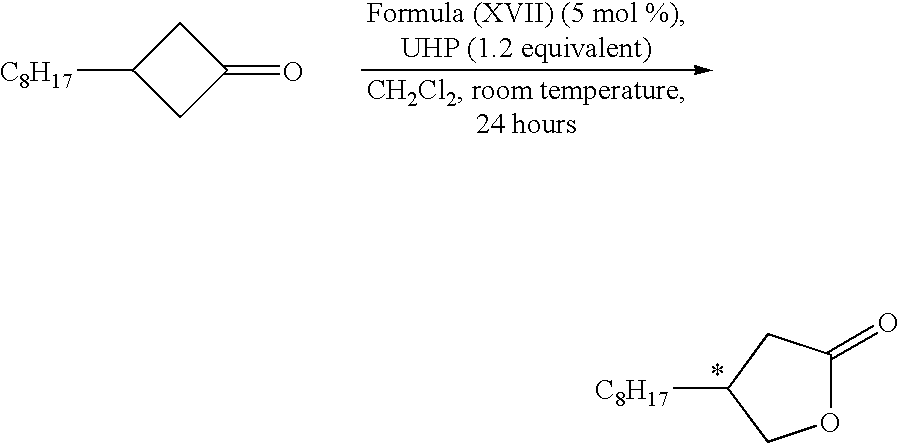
O1C(=O)CC([C8H17])C1.C1C([C8H17])CC1=O
